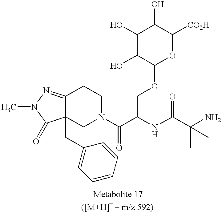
C1(O)C(O)C(OCC(NC(C(N)(C)C)=O)C(N2CCC3=NN(C)C(=O)C3(CC3=CC=CC=C3)C2)=O)OC([CO2H])C1O
